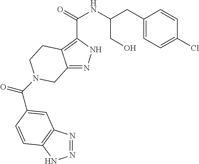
C12=NNC(C(=O)NC(CC3=CC=C(Cl)C=C3)CO)=C1CCN(C(=O)C1=CC3=C(NN=N3)C=C1)C2
